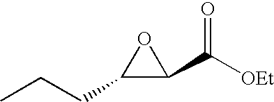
C1(CCC)C(C([OEt])=O)O1
